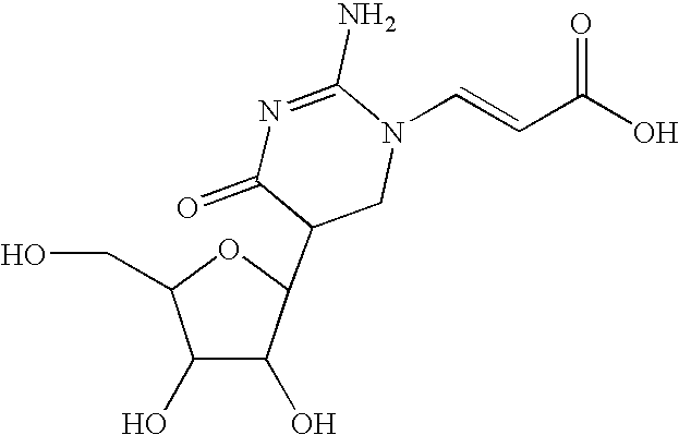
C1(O)C(O)C(C2CN(C=CC(O)=O)C(N)=NC2=O)OC1CO
